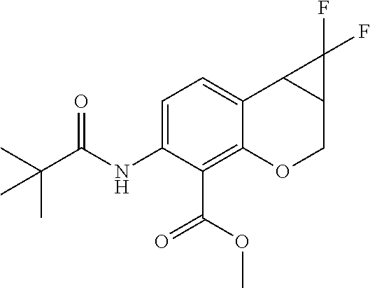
C(C(NC1=CC=C2C(=C1C(OC)=O)OCC1C2C1(F)F)=O)(C)(C)C
